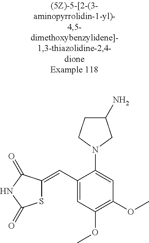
S1C(=CC2=CC(OC)=C(OC)C=C2N2CCC(N)C2)C(=O)NC1=O
